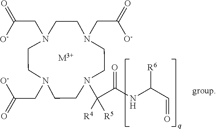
N1(C(C(NC(C=O)[R6])=O)([R4])[R5])CCN(CC(=O)[O-])CCN(CC([O-])=O)CCN(CC([O-])=O)CC1.[M3+]
